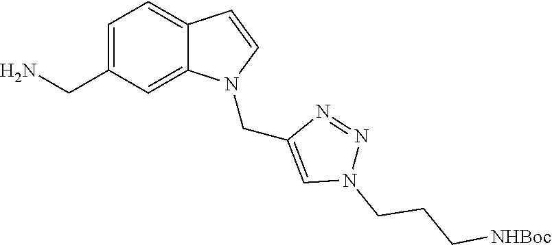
C1=C(CN)C=C2C(=C1)C=CN2CC1=CN(CCC[NHBoc])N=N1
